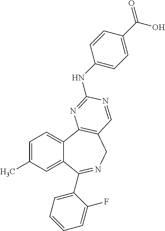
C1=C(C)C=C2C(=C1)C1=C(CN=C2C2=CC=CC=C2F)C=NC(NC2=CC=C(C(=O)O)C=C2)=N1
